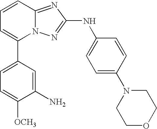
C1(C2=CC=CC3=NC(NC4=CC=C(N5CCOCC5)C=C4)=NN23)=CC=C([OCH3])C(N)=C1
